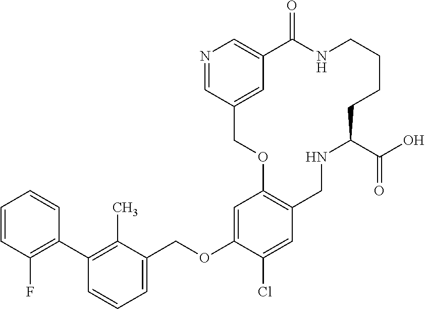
C1=CC(F)=C(C2=C(C)C(COC3=CC4=C(C=C3Cl)CNC(C(O)=O)CCCCNC(=O)C3=CN=CC(=C3)CO4)=CC=C2)C=C1
